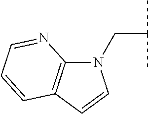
N1(CC(C)C)C2=C(C=C1)C=CC=N2
